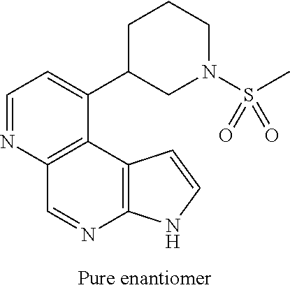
C1=NC2=C(C(C3CN(S(C)(=O)=O)CCC3)=C1)C1=C(N=C2)NC=C1
